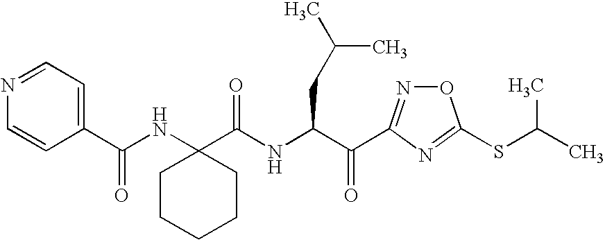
N1=CC=C(C(NC2(C(NC(C(=O)C3=NOC(SC(C)C)=N3)CC(C)C)=O)CCCCC2)=O)C=C1
